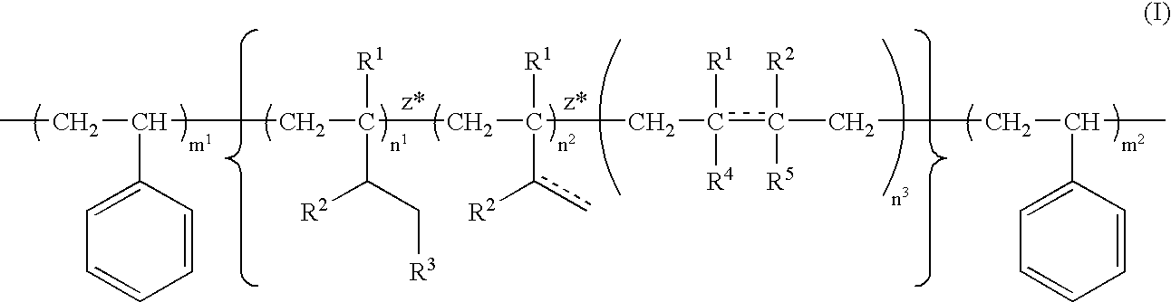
CCC(CC([R1])(C(C[R3])[R2])CC([R1])(c(c)[R2])Cc(c(CCC(C)C1=CC=CC=C1)([R2])[R5])([R1])[R4])C1=CC=CC=C1
